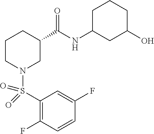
S(N1CC(C(NC2CC(O)CCC2)=O)CCC1)(C1=C(F)C=CC(F)=C1)(=O)=O
